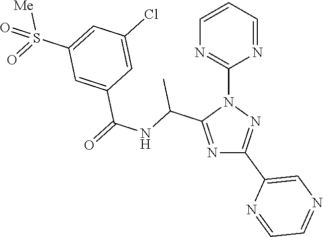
N1=C(C(NC(=O)C2=CC(S(=O)([Me])=O)=CC(Cl)=C2)C)N(C2=NC=CC=N2)N=C1C1=CN=CC=N1
